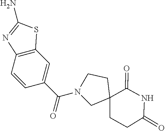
N1(C(=O)C2=CC3=C(C=C2)N=C(N)S3)CC2(CCC(=O)NC2=O)CC1
